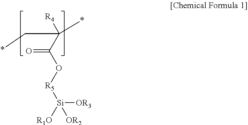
O=C(C([R4])(C*)*)O[R5][Si]([R1O])([OR2])[OR3]
